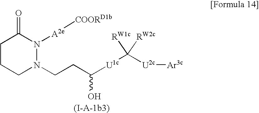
C1CCN(CCC([U1c]C([U2c][Ar3c])([RW1c])[RW2c])O)N([A2e][COORD1b])C1=O
